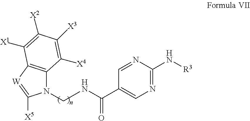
N1(CNC(C2=CN=C(N[R3])N=C2)=O)C2=C([W]=C1[X5])C([X1])=C([X2])C([X3])=C2[X4]
